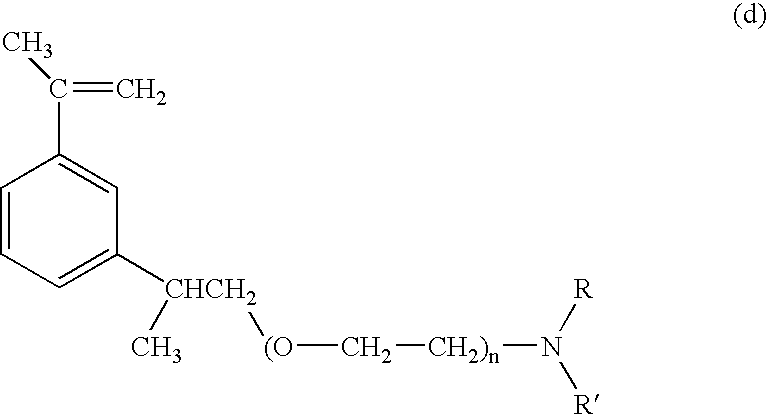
C1=CC=C([CHCH2](C)[(O]C[CH2)n]N([R])[R])C=C1C(=C)C
